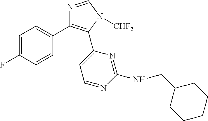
C1=C(F)C=CC(C2=C(C3=CC=NC(NCC4CCCCC4)=N3)N([CHF2])C=N2)=C1
